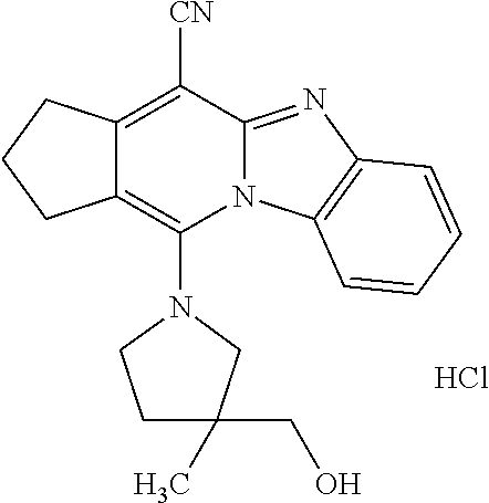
Cl.C12=C([CN])C3=NC4=C(N3C(N3CCC(C)(CO)C3)=C1CCC2)C=CC=C4
